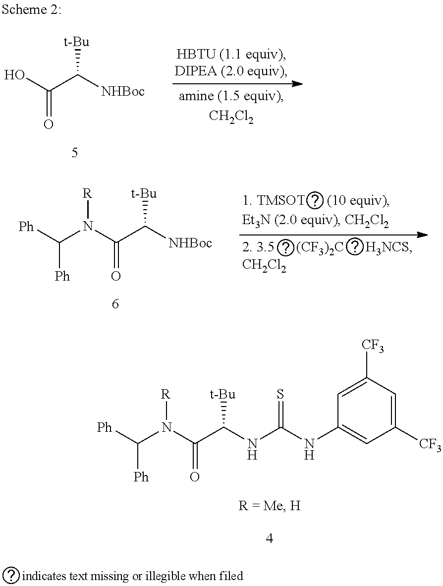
[Ph]C(N(C(C(NC(NC1=CC([CF3])=CC([CF3])=C1)=S)[t-Bu])=O)[R])[Ph].OC(C([NHBoc])[t-Bu])=O.[Ph]C(N(C(C([NHBoc])[t-Bu])=O)[R])[Ph]
